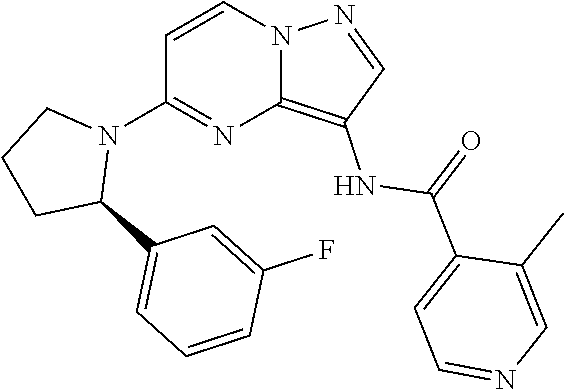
C12=C(NC(C3=CC=NC=C3C)=O)C=NN1C=CC(N1CCCC1C1=CC=CC(F)=C1)=N2
